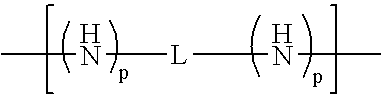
CN[L]NC
